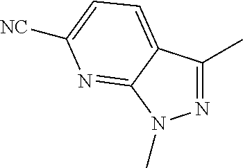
N1=C(C)C2=CC=C([NC])N=C2N1C
